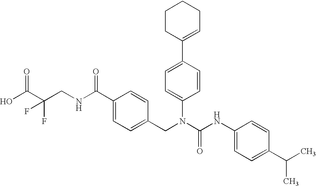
OC(C(CNC(C1=CC=C(CN(C(NC2=CC=C(C(C)C)C=C2)=O)C2=CC=C(C3=CCCCC3)C=C2)C=C1)=O)(F)F)=O
